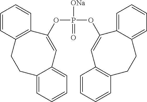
C12=C(C=C(OP([ONa])(=O)OC3=CC4=CC=CC=C4CCC4=C3C=CC=C4)C3=CC=CC=C3CC1)C=CC=C2
